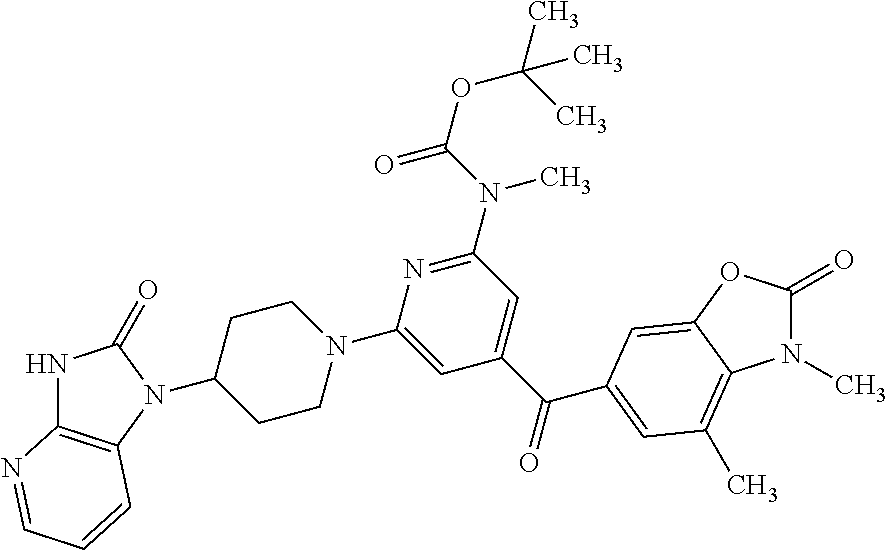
C1(=O)NC2=C(C=CC=N2)N1C1CCN(C2=CC(C(=O)C3=CC(C)=C4N(C)C(=O)OC4=C3)=CC(N(C(=O)OC(C)(C)C)C)=N2)CC1
